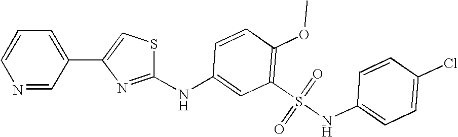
C1=CN=CC(C2=CSC(NC3=CC(S(NC4=CC=C(Cl)C=C4)(=O)=O)=C(OC)C=C3)=N2)=C1
